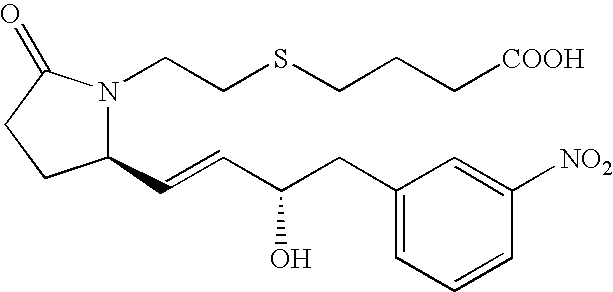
C1(C=CC(CC2=CC=CC([NO2])=C2)O)N(CCSCCC[COOH])C(=O)CC1
